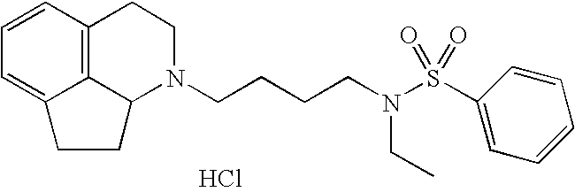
C12=C3C=CC=C1CCC2N(CCCCN(S(C1=CC=CC=C1)(=O)=O)CC)CC3.Cl
